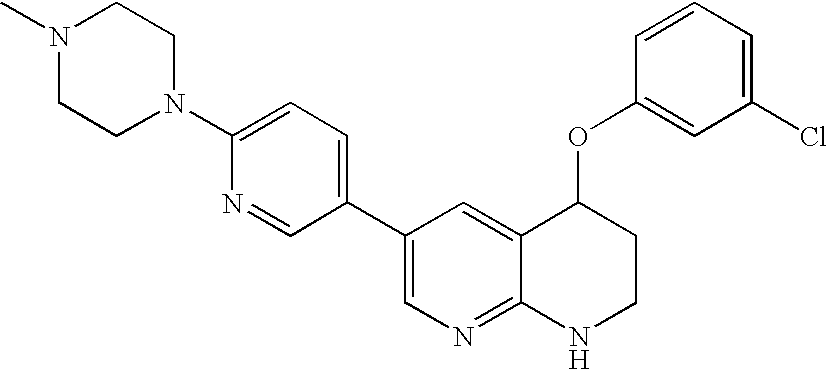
N1(C)CCN(C2=CC=C(C3=CN=C4C(=C3)C(OC3=CC(Cl)=CC=C3)CCN4)C=N2)CC1
